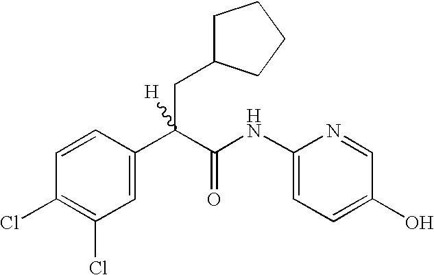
C1=C(C(C(NC2=CC=C(O)C=N2)=O)(CC2CCCC2)[H])C=CC(Cl)=C1Cl
